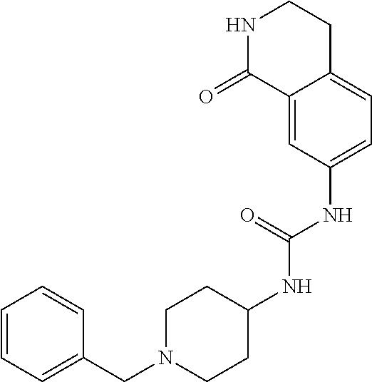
C1=C(NC(NC2CCN(CC3=CC=CC=C3)CC2)=O)C=C2C(=C1)CCNC2=O
